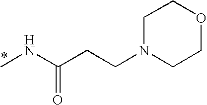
CNC(CCN1CCOCC1)=O
